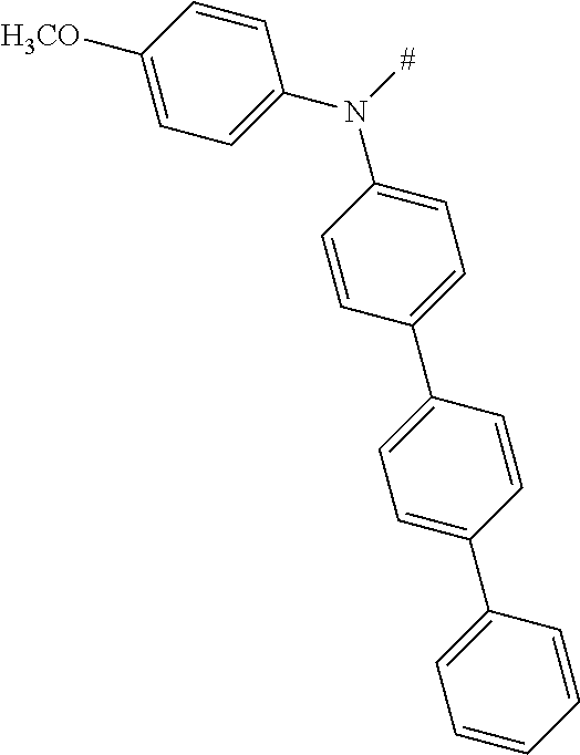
C1=CC(N([#])C2=CC=C(C3=CC=C(C4=CC=CC=C4)C=C3)C=C2)=CC=C1[H3CO]
